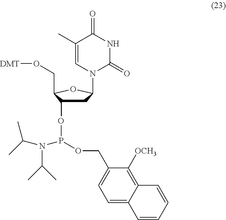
C1C(OP(OCC2=CC=C3C(=C2[OCH3])C=CC=C3)N(C(C)C)C(C)C)C(CO[DMT])OC1N1C(=O)NC(=O)C(C)=C1
